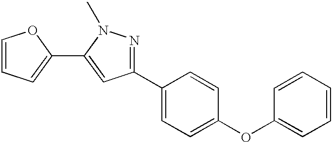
C1(C2=CC=C(OC3=CC=CC=C3)C=C2)=NN(C)C(C2=CC=CO2)=C1
